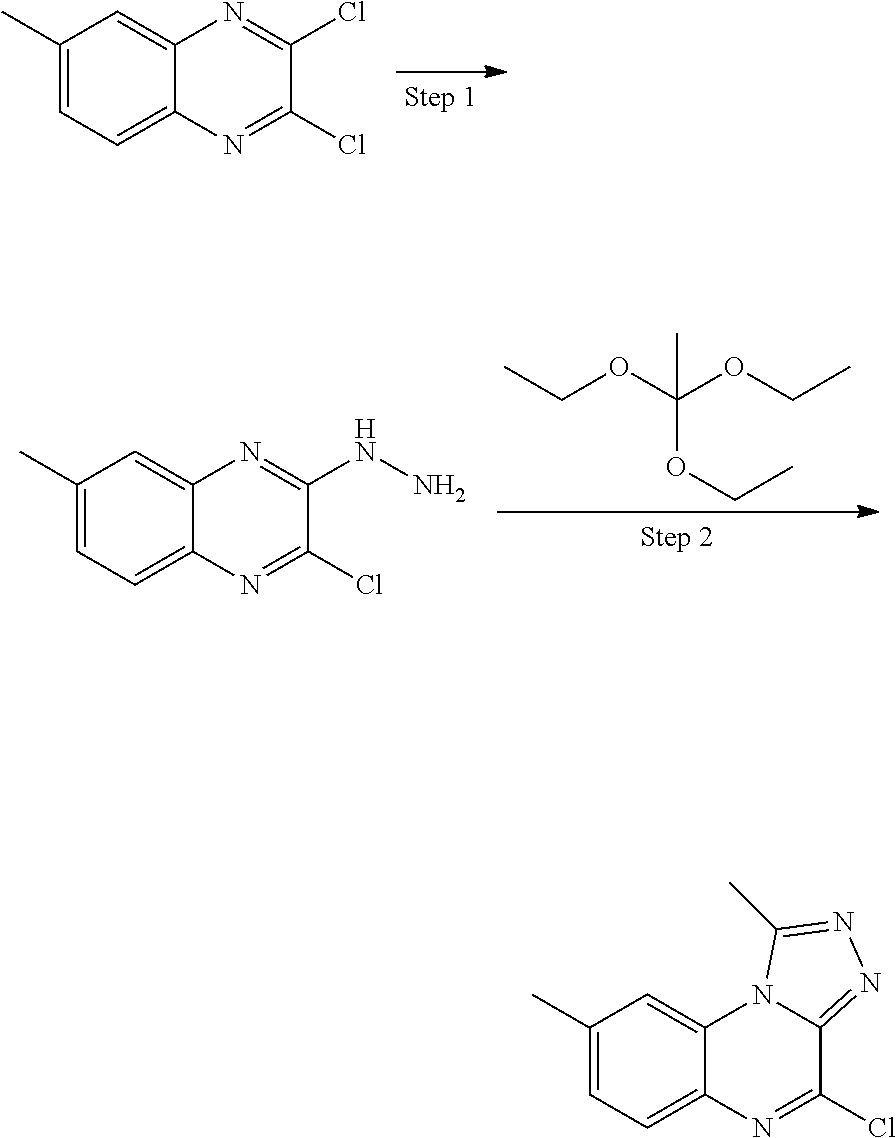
C1(C)=CC=C2C(=C1)N=C(Cl)C(Cl)=N2.C1(C)=CC=C2C(=C1)N=C(NN)C(Cl)=N2.CCOC(OCC)(C)OCC.C1(C)=CC=C2C(=C1)N1C(=NN=C1C)C(Cl)=N2
